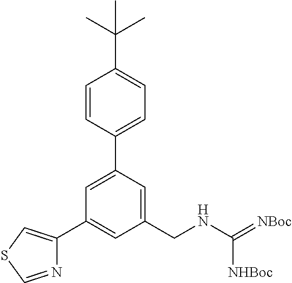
C1=CC(C2=CC(C3=CSC=N3)=CC(CNC(=[NBoc])[NHBoc])=C2)=CC=C1C(C)(C)C
